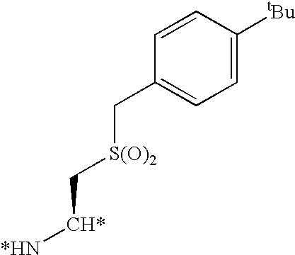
C1=CC([tBu])=CC=C1C[S(O)2]C[CH*][*HN]
